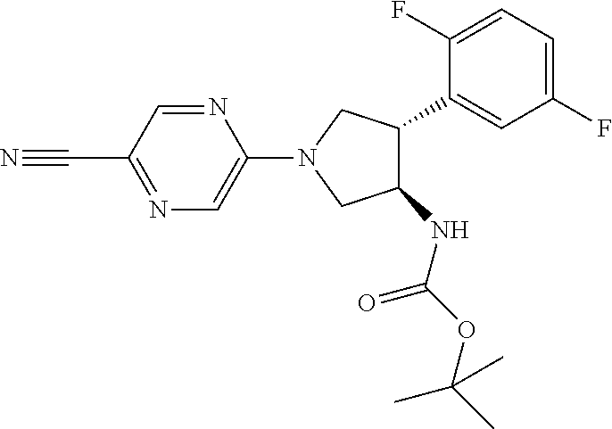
C1(NC(OC(C)(C)C)=O)C(C2=CC(F)=CC=C2F)CN(C2=CN=C(C#N)C=N2)C1
